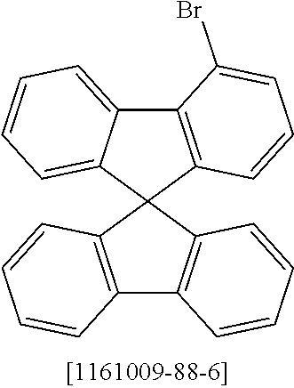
C12=C(C3(C4=CC=CC=C14)C1=C(C4=C3C=CC=C4)C=CC=C1)C=CC=C2Br
